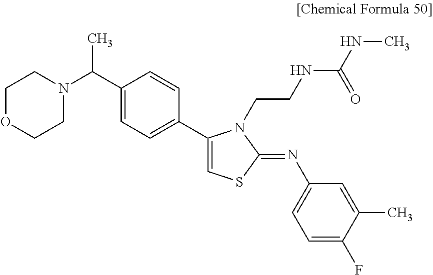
C1=C(C(N2CCOCC2)C)C=CC(C2=CSC(=NC3=CC=C(F)C(C)=C3)N2CCNC(=O)NC)=C1
